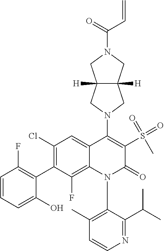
C1=CN=C(C(C)C)C(N2C(=O)C(S(=O)(=O)C)=C(N3CC4([H])C([H])(C3)CN(C(=O)C=C)C4)C3=CC(Cl)=C(C4=C(F)C=CC=C4O)C(F)=C23)=C1C
